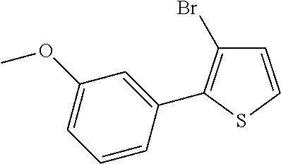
C1=CSC(C2=CC(OC)=CC=C2)=C1Br
